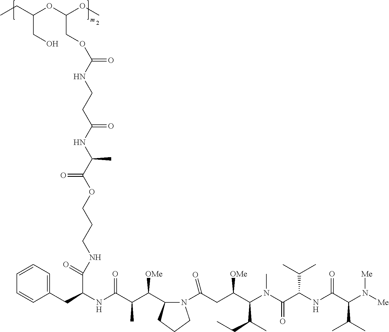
O(C(C(NC(CCNC(OCC(OC)OC(CC)CO)=O)=O)C)=O)CCCNC(C(NC(C(C(C1N(C(CC(C(N(C(C(NC(C(N([Me])[Me])C(C)C)=O)C(C)C)=O)C)C(C)CC)[OMe])=O)CCC1)[OMe])C)=O)CC1=CC=CC=C1)=O
